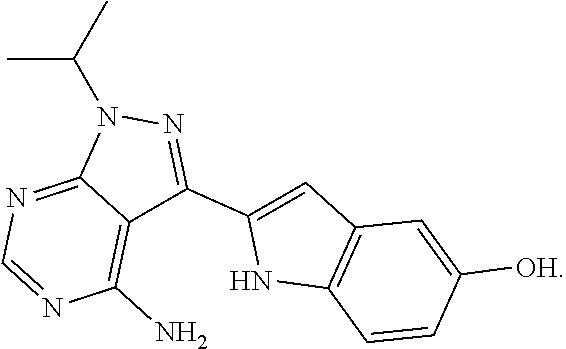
C1(N)=C2C(=NC=N1)N(C(C)C)N=C2C1=CC2=C(N1)C=CC([OH])=C2
